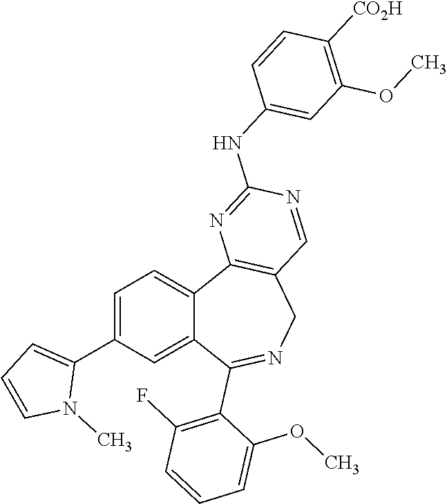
C1=C(C2=CC=CN2C)C=C2C(=C1)C1=C(CN=C2C2=C(F)C=CC=C2OC)C=NC(NC2=CC(OC)=C([CO2H])C=C2)=N1
